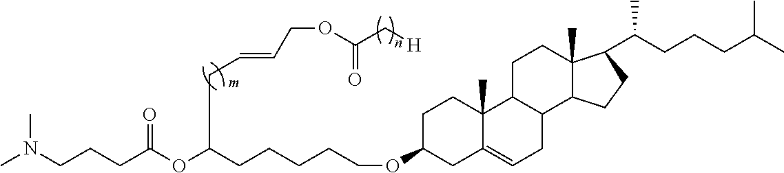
CN(CCCC(OC(CCCCCOC1CCC2(C)C(=CCC3C2CCC2(C)C3CCC2C(CCCC(C)C)C)C1)CC=CCOC(C[H])=O)=O)C
